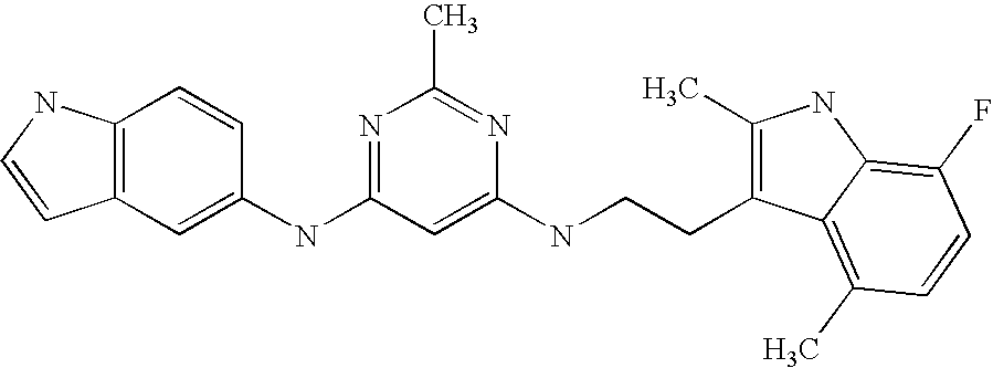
C1(NC2=NC(C)=NC(NCCC3=C(C)NC4=C(F)C=CC(C)=C34)=C2)=CC2=C(C=C1)NC=C2
